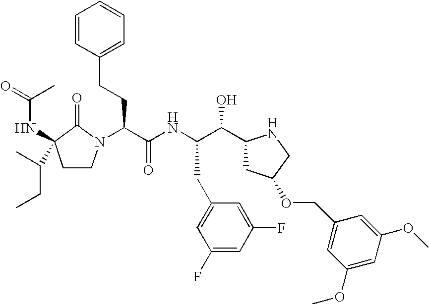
C(C(O)C1CC(OCC2=CC(OC)=CC(OC)=C2)CN1)(NC(C(CCC1=CC=CC=C1)N1C(=O)C(NC(=O)C)(C(CC)C)CC1)=O)CC1=CC(F)=CC(F)=C1
